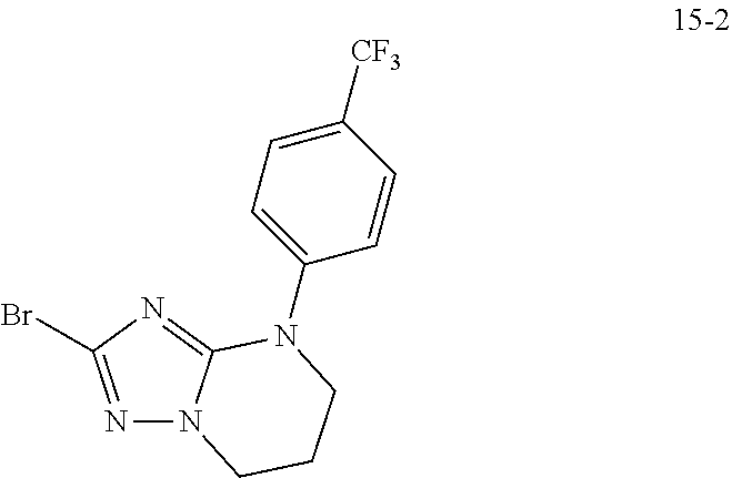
N1=C(Br)N=C2N1CCCN2C1=CC=C([CF3])C=C1
